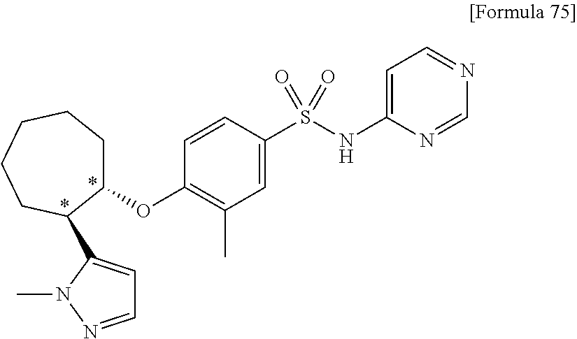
C1(OC2=C(C)C=C(S(=O)(=O)NC3=CC=NC=N3)C=C2)CCCCCC1C1=CC=NN1C
